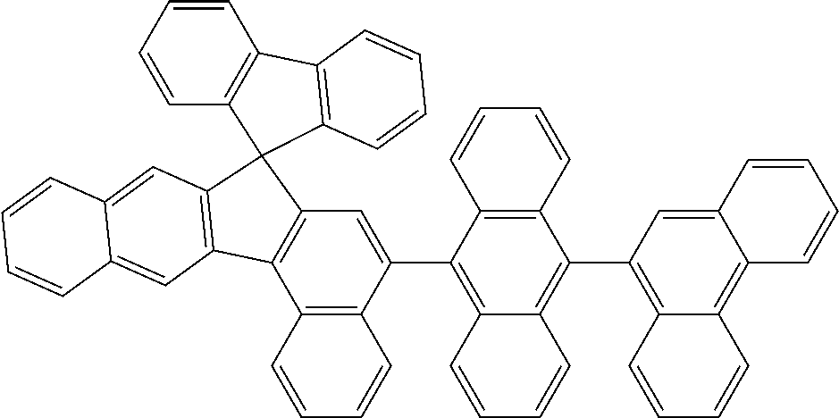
C12=C(C(C3=C4C(=C(C5=C6C(=C7C(=C5)C=CC=C7)C=CC=C6)C5=C3C=CC=C5)C=CC=C4)=CC3=C1C1=C(C34C3=C(C5=C4C=CC=C5)C=CC=C3)C=C3C(=C1)C=CC=C3)C=CC=C2
